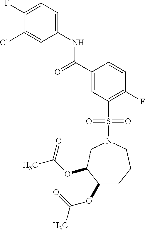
C1(F)=CC=C(NC(C2=CC(S(=O)(=O)N3CC(OC(C)=O)C(OC(C)=O)CCC3)=C(F)C=C2)=O)C=C1Cl
